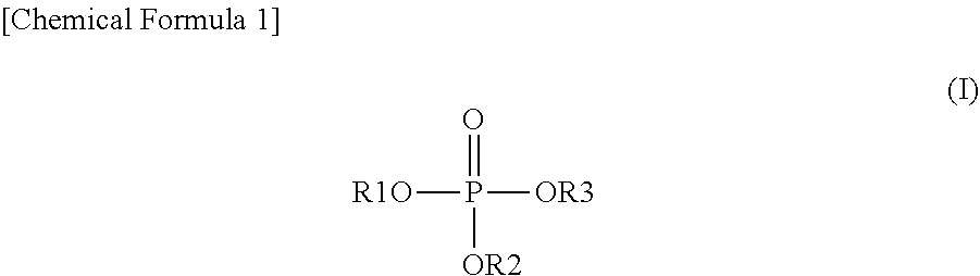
[R1O]P(=O)([OR3])[OR2]
